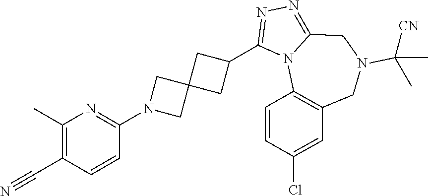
C1(C)=C(C#N)C=CC(N2CC3(C2)CC(C2=NN=C4N2C2=C(CN(C([CN])(C)C)C4)C=C(Cl)C=C2)C3)=N1
